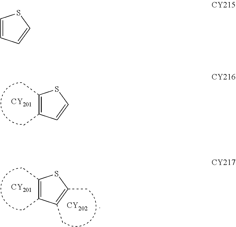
C1=CSC(C)=C1C.[CY201].C1(C)=C(C)C(C)=C(C)S1.[CY201].[CY202].C1=CC=CS1
